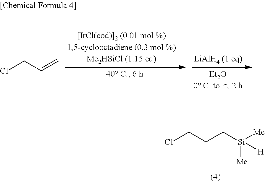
ClCC=C.ClCCC[Si]([Me])([Me])[H]
